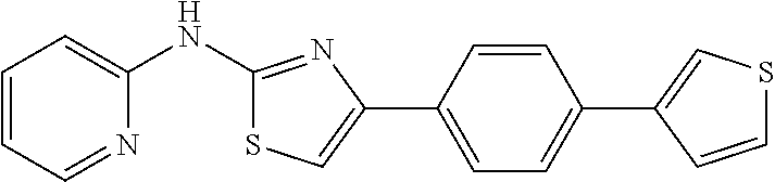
C1=CC=NC(NC2=NC(C3=CC=C(C4=CSC=C4)C=C3)=CS2)=C1
